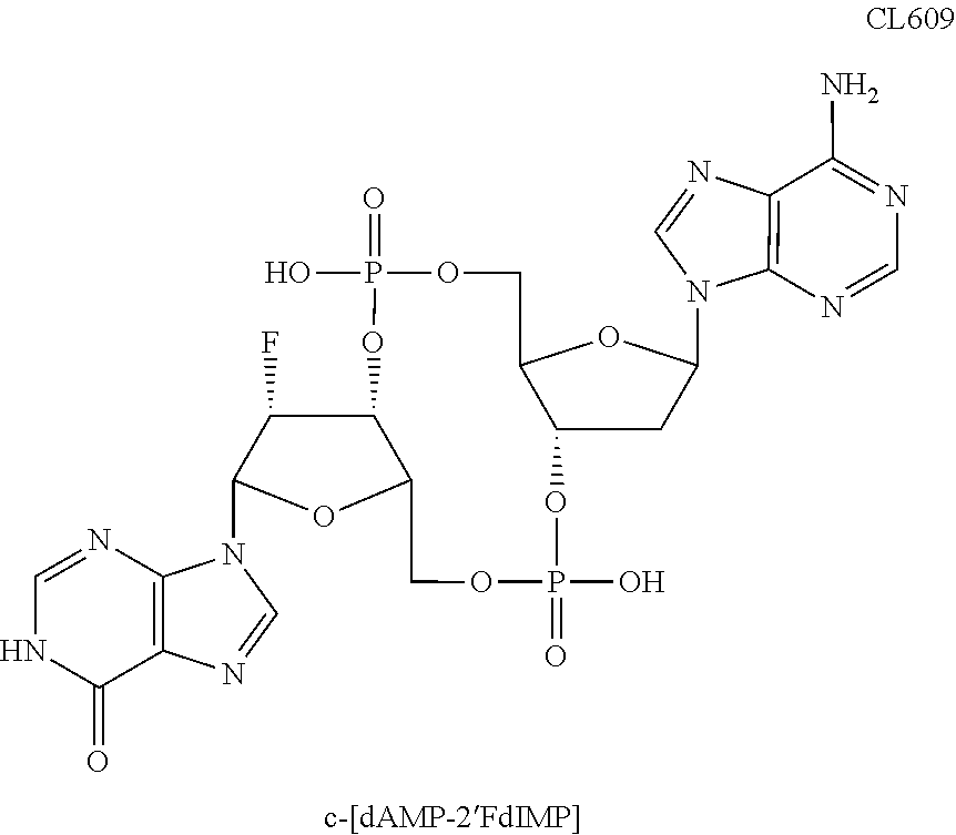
C1=NC2=C(C(=O)N1)N=CN2C1OC2C(C1F)OP(O)(=O)OCC1OC(N3C4=C(N=C3)C(N)=NC=N4)CC1OP(O)(=O)OC2
